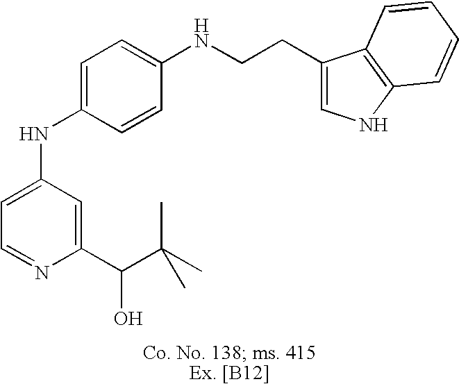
C1=C(NC2=CC=C(NCCC3=CNC4=C3C=CC=C4)C=C2)C=C(C(O)C(C)(C)C)N=C1
